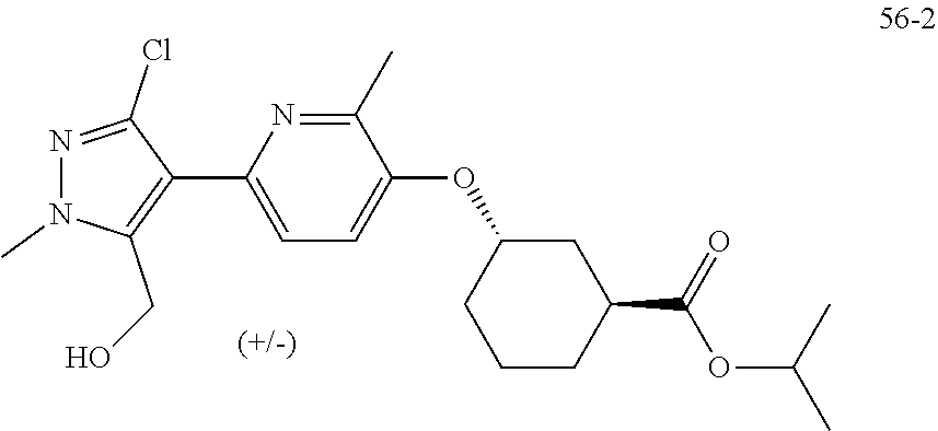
C1=C(C2=C(CO)N(C)N=C2Cl)N=C(C)C(OC2CCCC(C(=O)OC(C)C)C2)=C1
